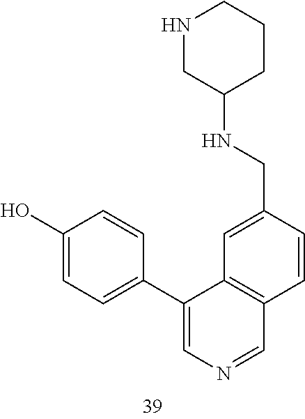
C(C1=CC2=C(C=C1)C=NC=C2C1=CC=C(O)C=C1)NC1CCCNC1
